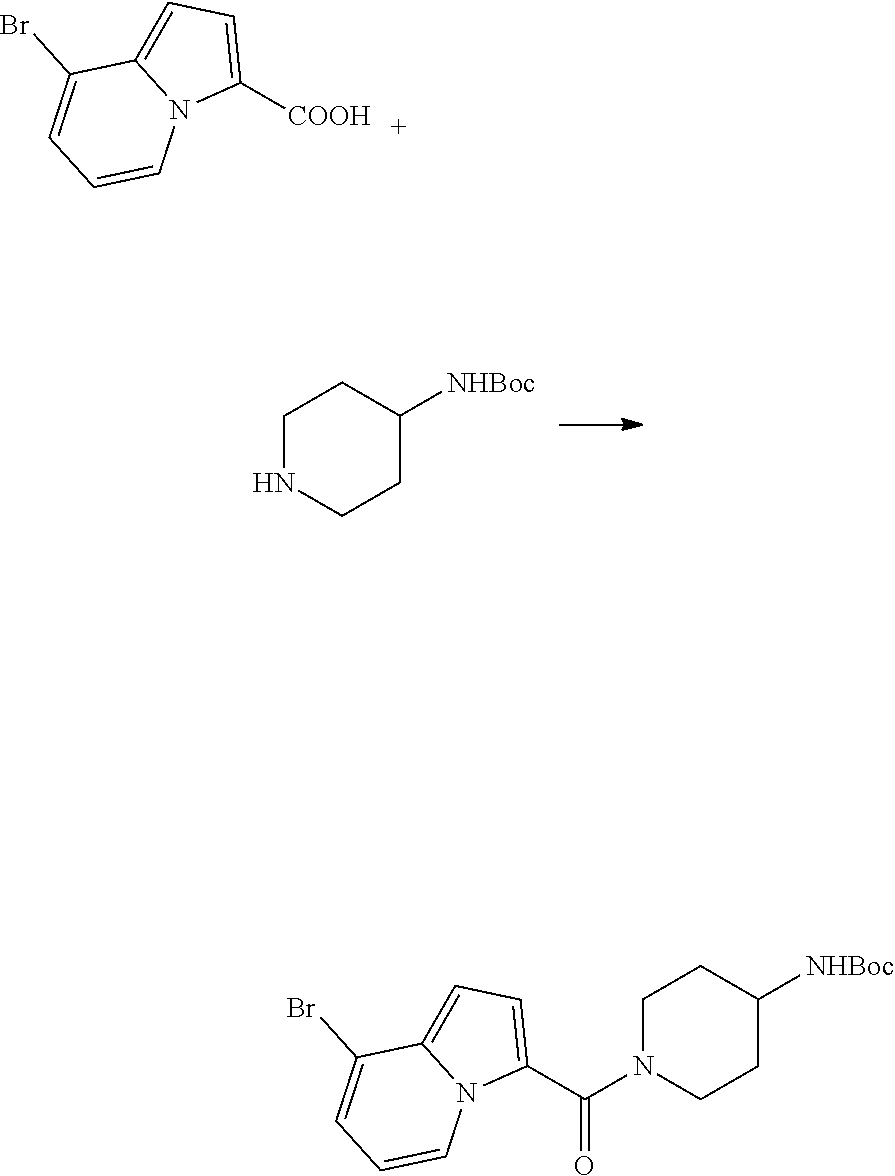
[NHBoc]C1CCNCC1.[NHBoc]C1CCN(C(C2=CC=C3N2C=CC=C3Br)=O)CC1.[COOH]C1=CC=C2N1C=CC=C2Br
